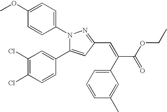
N1(C2=CC=C(OC)C=C2)C(C2=CC(Cl)=C(Cl)C=C2)=CC(C=C(C(OCC)=O)C2=CC=CC(C)=C2)=N1
